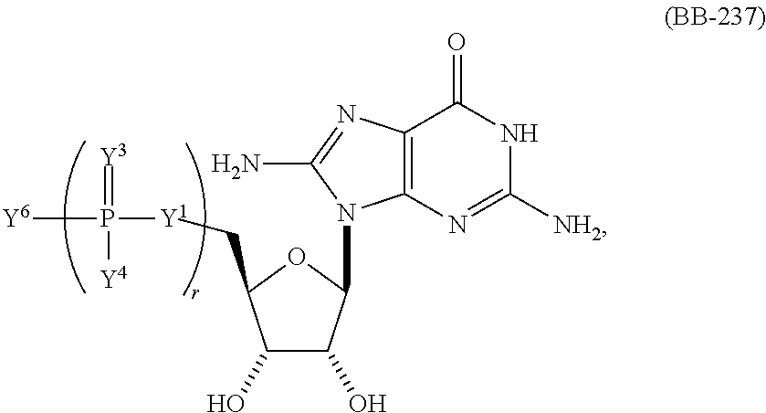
C1(O)C(O)C(N2C3=C(C(=O)NC([NH2])=N3)N=C2N)OC1C[Y1]P([Y6])(=[Y3])[Y4]
